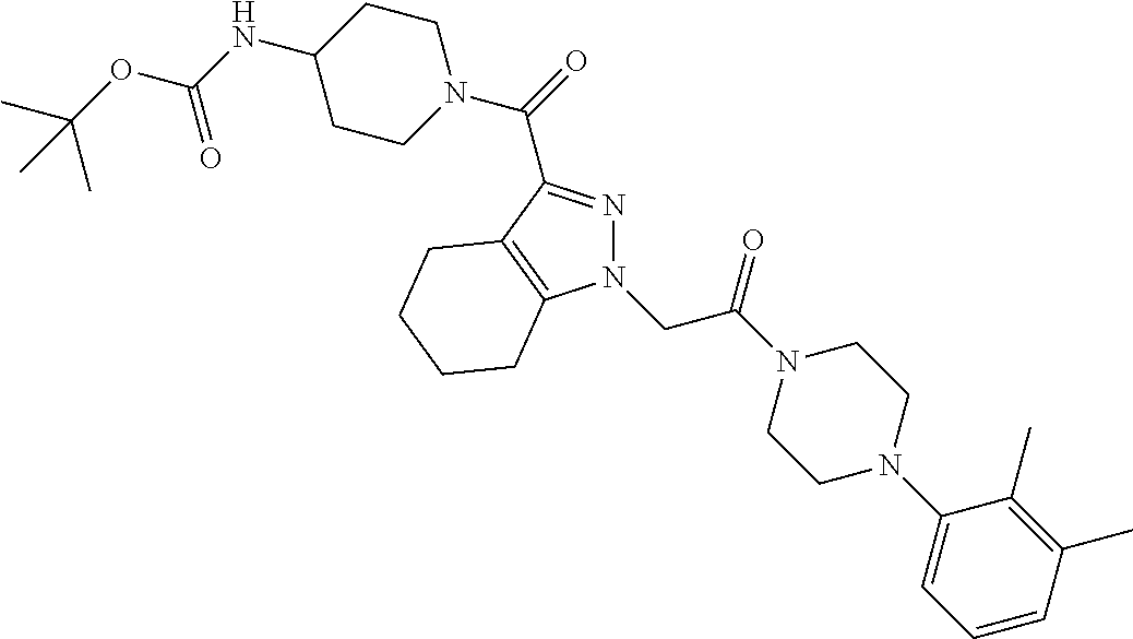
N1(CC(N2CCN(C3=CC=CC(C)=C3C)CC2)=O)N=C(C(=O)N2CCC(NC(OC(C)(C)C)=O)CC2)C2=C1CCCC2
